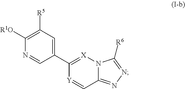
C1(C2=CC([R5])=C([R1O])N=C2)=[X]N2C(=NN=C2[R6])C=[Y]1
